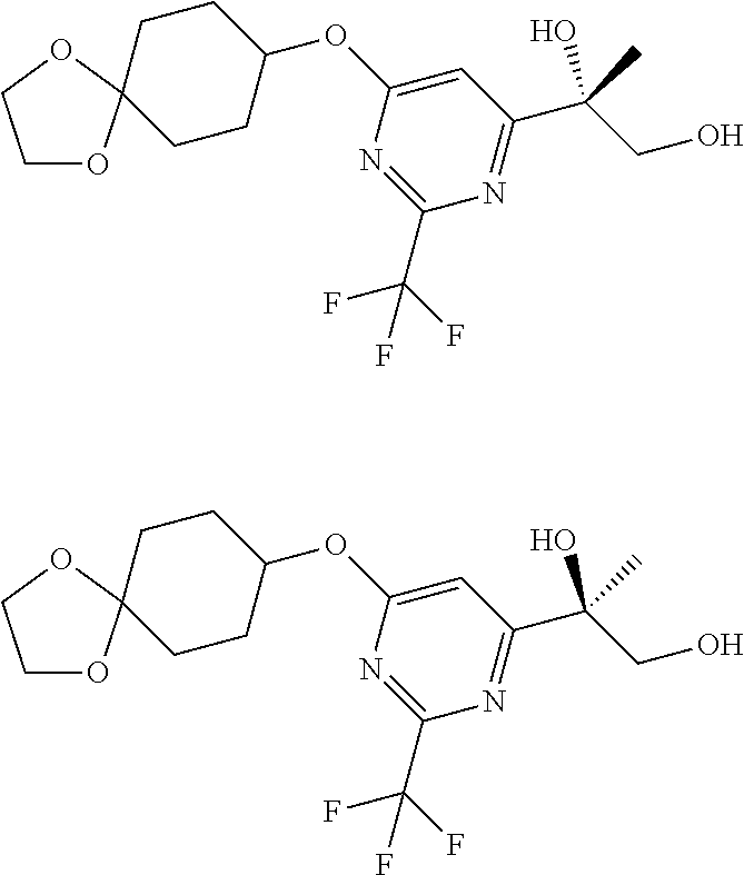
C1OC2(OC1)CCC(OC1=CC(C(CO)(O)C)=NC(C(F)(F)F)=N1)CC2.C1OC2(OC1)CCC(OC1=CC(C(CO)(O)C)=NC(C(F)(F)F)=N1)CC2
